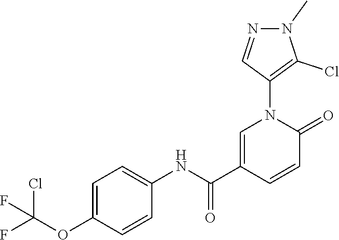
C1=C(C(NC2=CC=C(OC(F)(Cl)F)C=C2)=O)C=CC(=O)N1C1=C(Cl)N(C)N=C1
